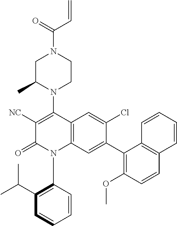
C1C(C)N(C2=C([NC])C(=O)N(C3=C(C(C)C)C=CC=C3)C3=C2C=C(Cl)C(C2=C(OC)C=CC4=C2C=CC=C4)=C3)CCN1C(=O)C=C
